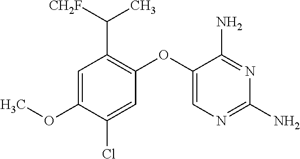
C1=C(OC)C(Cl)=CC(OC2=CN=C(N)N=C2N)=C1C(C)[FH2C]
